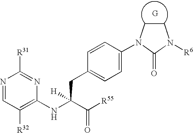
C1([R32])=C(NC(CC2=CC=C(N3CCN([R6])C3=O)C=C2)([H])C([R55])=O)N=C([R31])N=C1
